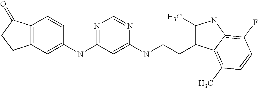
C1(NC2=NC=NC(NCCC3=C(C)NC4=C(F)C=CC(C)=C34)=C2)=CC2=C(C=C1)C(=O)CC2
